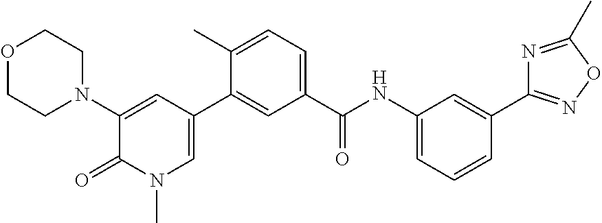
O1CCN(C2=CC(C3=CC(C(NC4=CC=CC(C5=NOC(C)=N5)=C4)=O)=CC=C3C)=CN(C)C2=O)CC1
